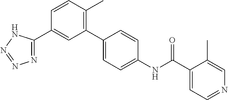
N1=C(C2=CC(C3=CC=C(NC(C4=CC=NC=C4C)=O)C=C3)=C(C)C=C2)NN=N1
